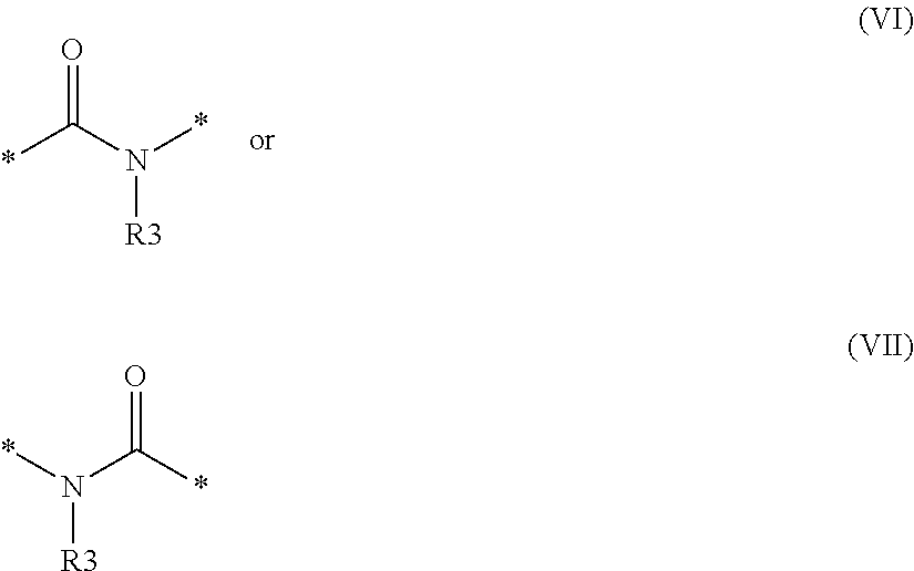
*C(N(*)[R3])=O.*C(N(*)[R3])=O
